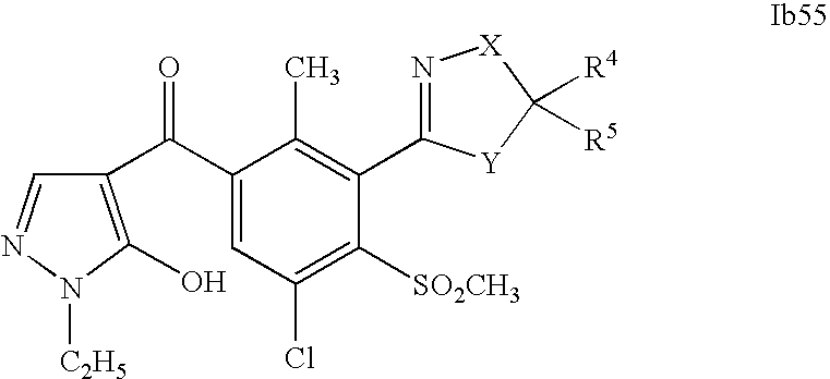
C1(C(C2=C(O)N([C2H5])N=C2)=O)=CC(Cl)=C([SO2CH3])C(C2=N[X]C([R4])([R5])[Y]2)=C1C
